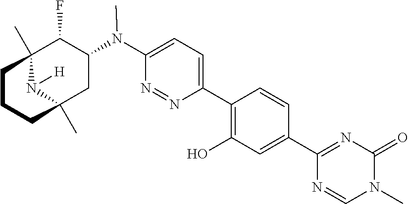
C12(C)N([H])C(C)(CC(N(C3=CC=C(C4=C(O)C=C(C5=NC(=O)N(C)C=N5)C=C4)N=N3)C)C1F)CCC2
